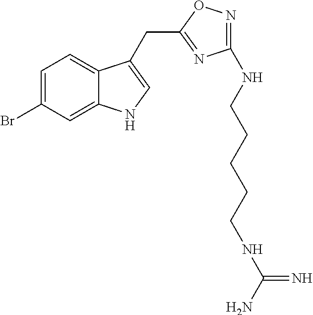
C1=C(Br)C=C2C(=C1)C(CC1=NC(NCCCCCNC(N)=N)=NO1)=CN2
